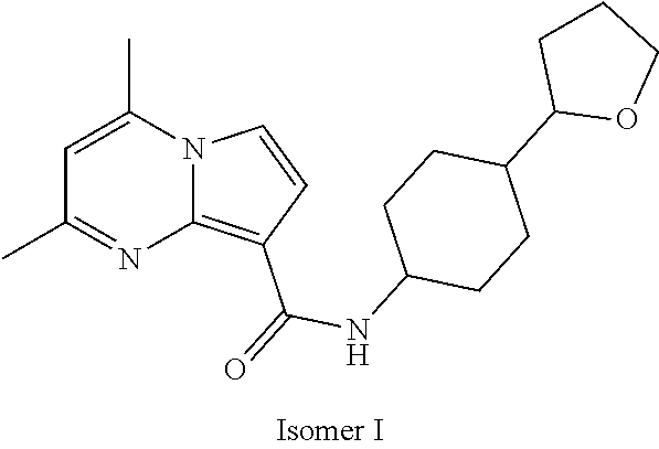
C1=C(C)N2C(=C(C(=O)NC3CCC(C4OCCC4)CC3)C=C2)N=C1C
